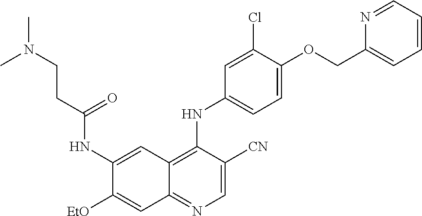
C1(NC(CCN(C)C)=O)=CC2=C(NC3=CC=C(OCC4=CC=CC=N4)C(Cl)=C3)C([CN])=CN=C2C=C1[OEt]
